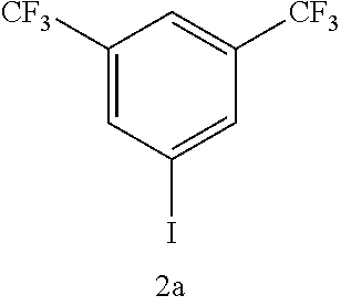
C1([CF3])=CC(I)=CC([CF3])=C1
